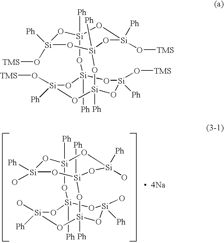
[Si]1(O)([Ph])O[Si]2([Ph])O[Si](O)([Ph])O[Si]([Ph])(O1)O[Si]1([Ph])O[Si]([Ph])(O)O[Si]([Ph])(O[Si]([Ph])(O)O1)O2.[  4Na].[Si]1([Ph])(O[TMS])O[Si]2([Ph])O[Si](O[TMS])([Ph])O[Si]([Ph])(O1)O[Si]1([Ph])O[Si]([Ph])(O[TMS])O[Si]([Ph])(O[Si]([Ph])(O[TMS])O1)O2
